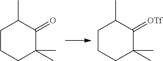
C1CCC(C)(C)C(=[OTf])C1C.C1CCC(C)(C)C(=O)C1C
